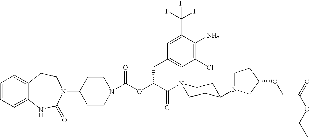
C1(N2C(=O)NC3=CC=CC=C3CC2)CCN(C(OC(C(=O)N2CCC(N3CCC(OCC(OCC)=O)C3)CC2)CC2=CC(Cl)=C(N)C(C(F)(F)F)=C2)=O)CC1
